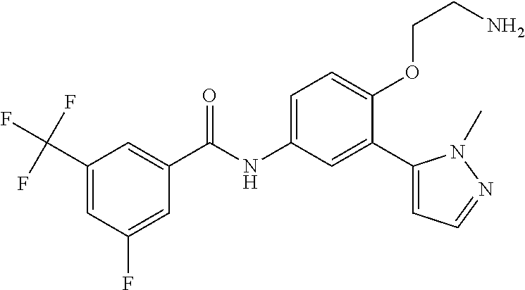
C1(C(F)(F)F)=CC(F)=CC(C(=O)NC2=CC=C(OCCN)C(C3=CC=NN3C)=C2)=C1
